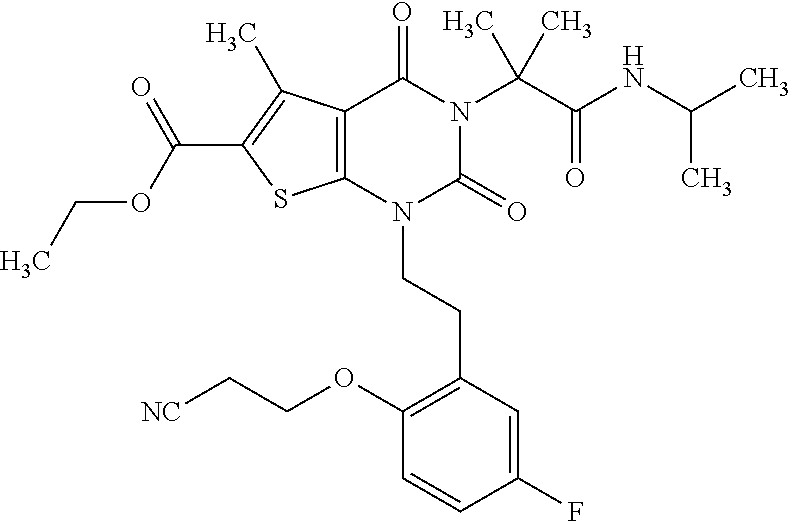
C12=C(C(C)=C(C(OCC)=O)S1)C(=O)N(C(C(=O)NC(C)C)(C)C)C(=O)N2CCC1=C(OCC[NC])C=CC(F)=C1
